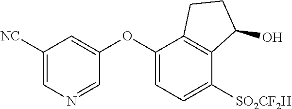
C1([NC])=CN=CC(OC2=CC=C([SO2CF2H])C3=C2CCC3O)=C1
